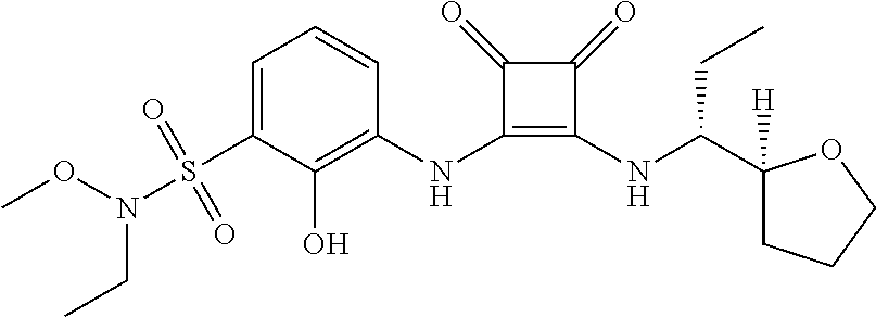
C1=C(S(N(CC)OC)(=O)=O)C(O)=C(NC2=C(NC(C3([H])CCCO3)CC)C(=O)C2=O)C=C1
